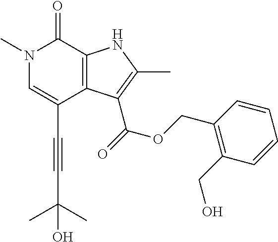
C(C1=CN(C)C(=O)C2=C1C(C(=O)OCC1=C(CO)C=CC=C1)=C(C)N2)#CC(C)(C)O
